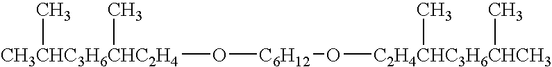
O([CH3CHC3H6CHC2H4](C)C)[C6H12]O[C2H4CHC3H6CHCH3](C)C
